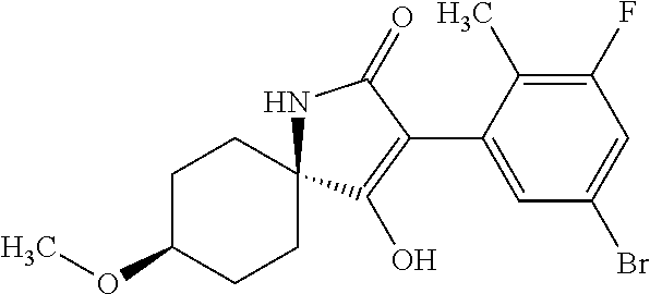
C1C(OC)CCC2(C1)NC(=O)C(C1=CC(Br)=CC(F)=C1C)=C2O
